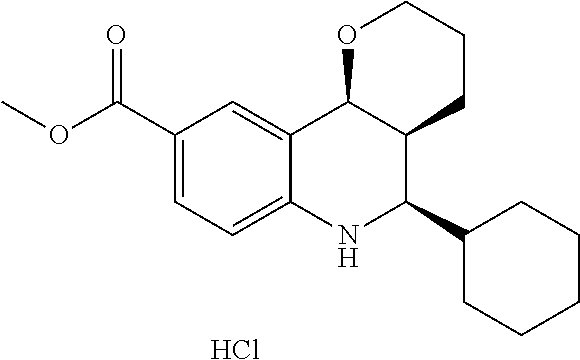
C12=CC(C(OC)=O)=CC=C1NC(C1CCCCC1)C1C2OCCC1.Cl
